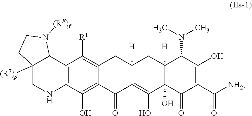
C12=C(C(O)=C3C(=C1[R1])CC1([H])C(=C(O)C4(O)C([H])(C1)C(N(C)C)C(O)=C(C([NH2])=O)C4=O)C3=O)NCC1([(R7)p])C2N([(RF)f])CC1
